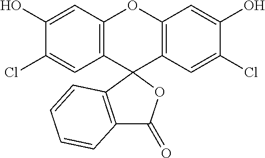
C12=C(C=C(Cl)C(O)=C1)C1(C3=C(O2)C=C(O)C(Cl)=C3)OC(=O)C2=C1C=CC=C2
